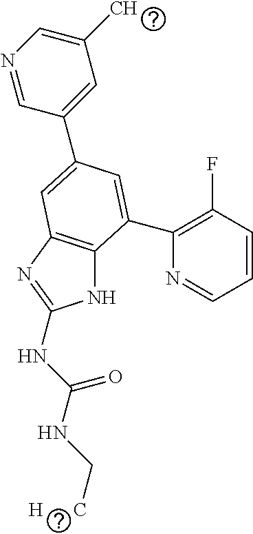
N1=CC(C2=CC3=C(NC(NC(NC[H      C])=O)=N3)C(C3=C(F)C=CC=N3)=C2)=CC(C)=C1
